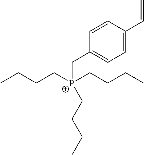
C1=CC(C=C)=CC=C1C[P+](CCCC)(CCCC)CCCC
